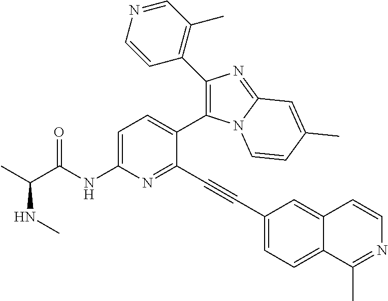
C1=C(NC(C(C)NC)=O)N=C(C#CC2=CC=C3C(=C2)C=CN=C3C)C(C2=C(C3=C(C)C=NC=C3)N=C3N2C=CC(C)=C3)=C1
